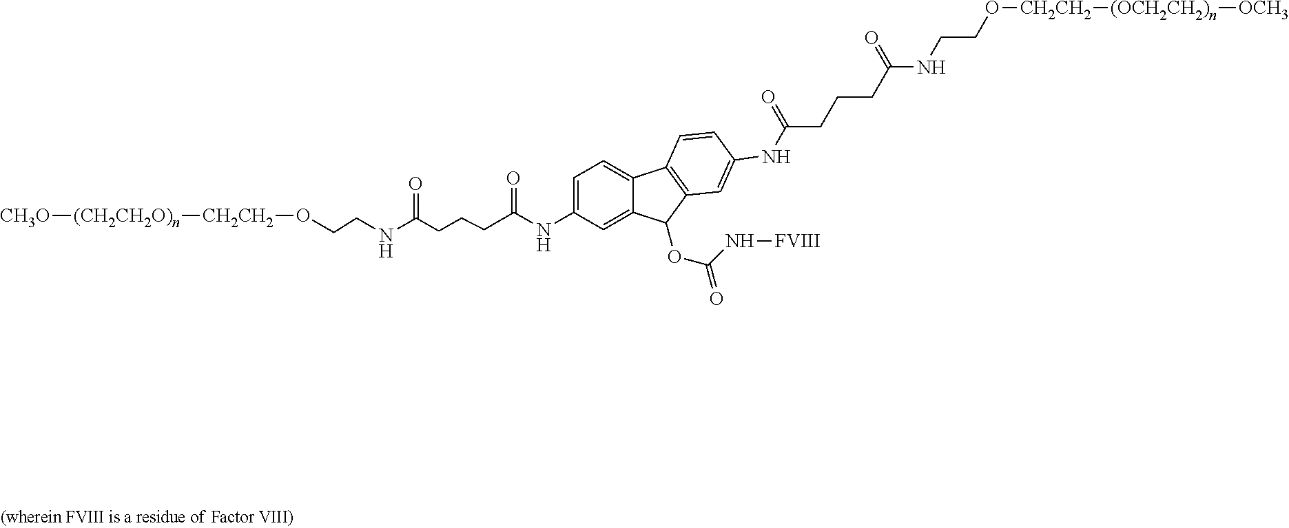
[CH3O][(CH2CH2O)n][CH2CH2]OCCNC(CCCC(NC1=CC=C2C(=C1)C(OC(=O)N[FVIII])C1=C2C=CC(NC(CCCC(NCCO[CH2CH2][(OCH2CH2)n][OCH3])=O)=O)=C1)=O)=O
